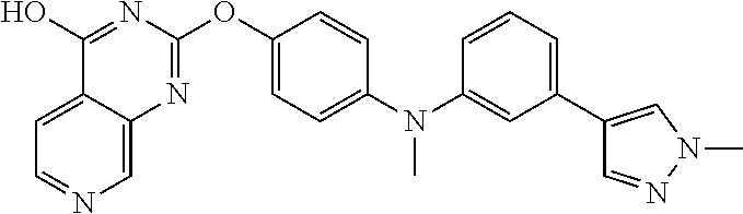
C1(O)=NC(OC2=CC=C(N(C3=CC(C4=CN(C)N=C4)=CC=C3)C)C=C2)=NC2=CN=CC=C12
